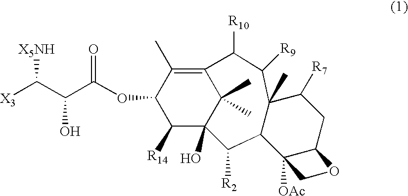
C1([R14])C2(O)C(C)(C)C(=C(C)C1OC(C(C([X3])[X5NH])O)=O)C([R10])C([R9])C1(C)C(C2[R2])C2([OAc])C(CC1[R7])OC2
